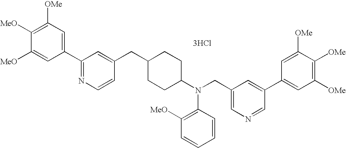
C1=C([MeO])C([MeO])=C([OMe])C=C1C1=NC=CC(CC2CCC(N(CC3=CN=CC(C4=CC([OMe])=C([OMe])C([OMe])=C4)=C3)C3=C([MeO])C=CC=C3)CC2)=C1.[3HCl]
